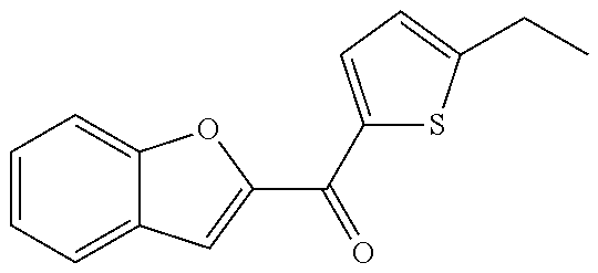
C1=CC=C2C(=C1)OC(C(C1=CC=C(CC)S1)=O)=C2
